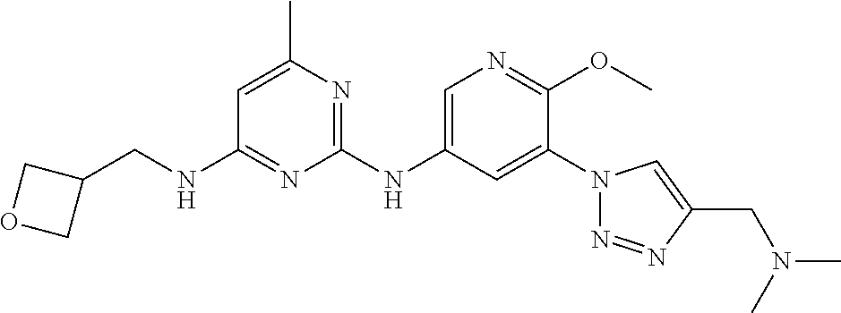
C1(N2N=NC(CN(C)C)=C2)=CC(NC2=NC(C)=CC(NCC3COC3)=N2)=CN=C1OC
